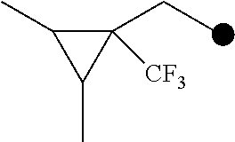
C1(C)C(CC)([CF3])C1C
